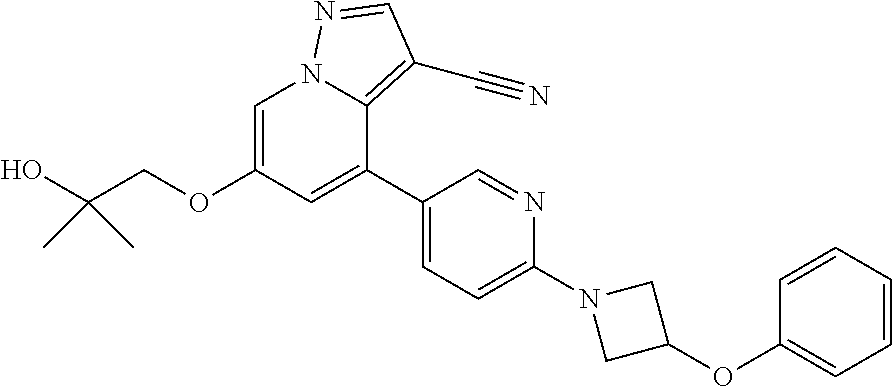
C1=C(OCC(O)(C)C)C=C(C2=CC=C(N3CC(OC4=CC=CC=C4)C3)N=C2)C2=C(C#N)C=NN12
